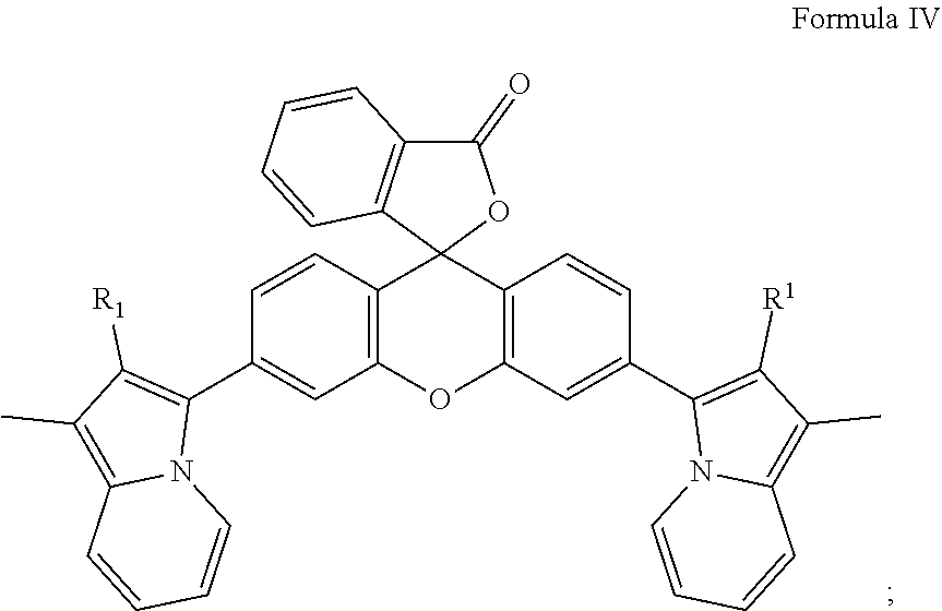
C12=C(OC3=C(C14OC(=O)C1=C4C=CC=C1)C=CC(C1=C([R1])C(C)=C4N1C=CC=C4)=C3)C=C(C1=C([R1])C(C)=C3N1C=CC=C3)C=C2
